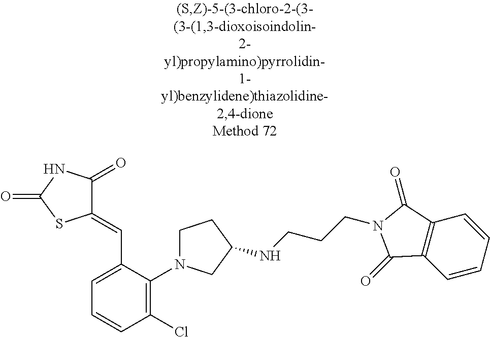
C1(=CC2=CC=CC(Cl)=C2N2CCC(NCCCN3C(=O)C4=C(C=CC=C4)C3=O)C2)C(=O)NC(=O)S1
